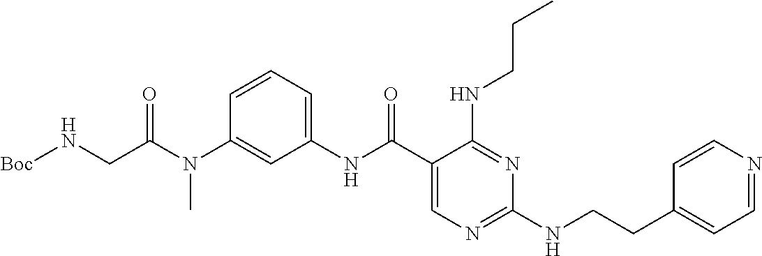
C1(NC(C2=CN=C(NCCC3=CC=NC=C3)N=C2NCCC)=O)=CC=CC(N(C(=O)CN[Boc])C)=C1
